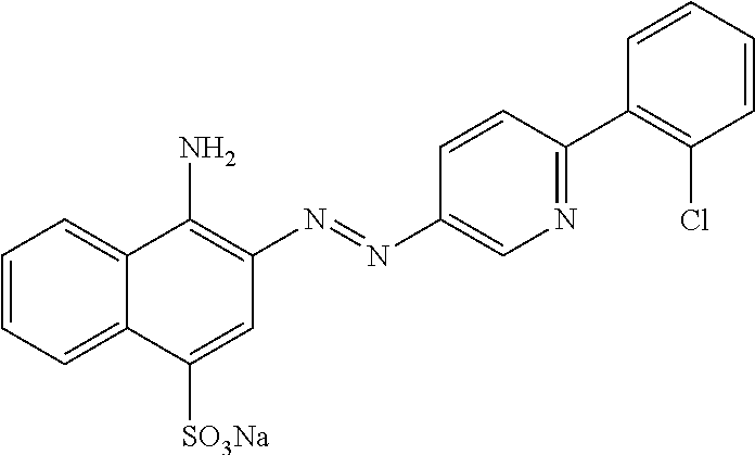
C1=CC=C2C(=C1)C(N)=C(N=NC1=CN=C(C3=C(Cl)C=CC=C3)C=C1)C=C2[SO3Na]
